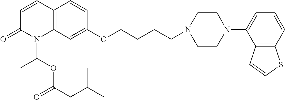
C12=C(C=C(OCCCCN3CCN(C4=CC=CC5=C4C=CS5)CC3)C=C1)N(C(OC(CC(C)C)=O)C)C(=O)C=C2
